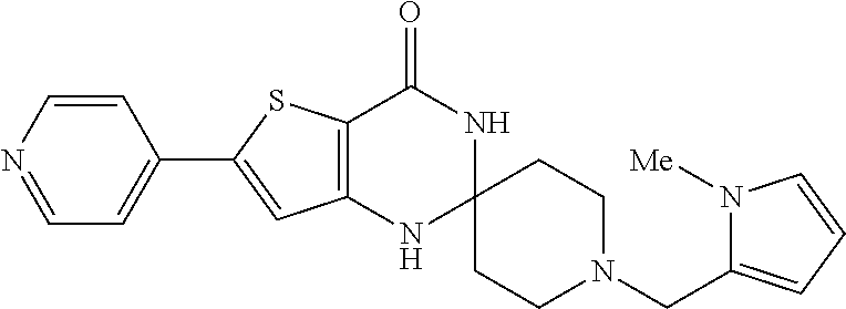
C1=CN=CC=C1C1=CC2=C(S1)C(=O)NC1(N2)CCN(CC2=CC=CN2[Me])CC1
